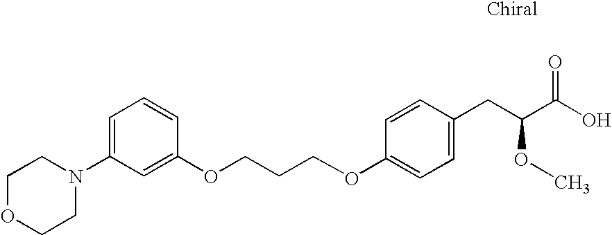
O(CCCOC1=CC(N2CCOCC2)=CC=C1)C1=CC=C(CC(C(O)=O)OC)C=C1
